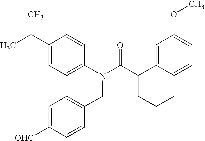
C1(C(C)C)=CC=C(N(C(C2CCCC3=CC=C(OC)C=C23)=O)CC2=CC=C([OHC])C=C2)C=C1
